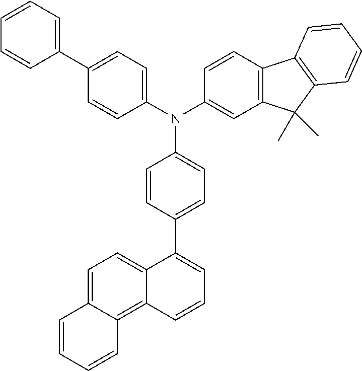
C1(C2=CC=CC3=C4C=CC=CC4=CC=C32)=CC=C(N(C2=CC=C(C3=CC=CC=C3)C=C2)C2=CC3=C(C=C2)C2=C(C3(C)C)C=CC=C2)C=C1
